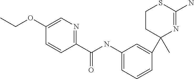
C1(OCC)=CN=C(C(NC2=CC=CC(C3(C)N=C(N)SCC3)=C2)=O)C=C1
